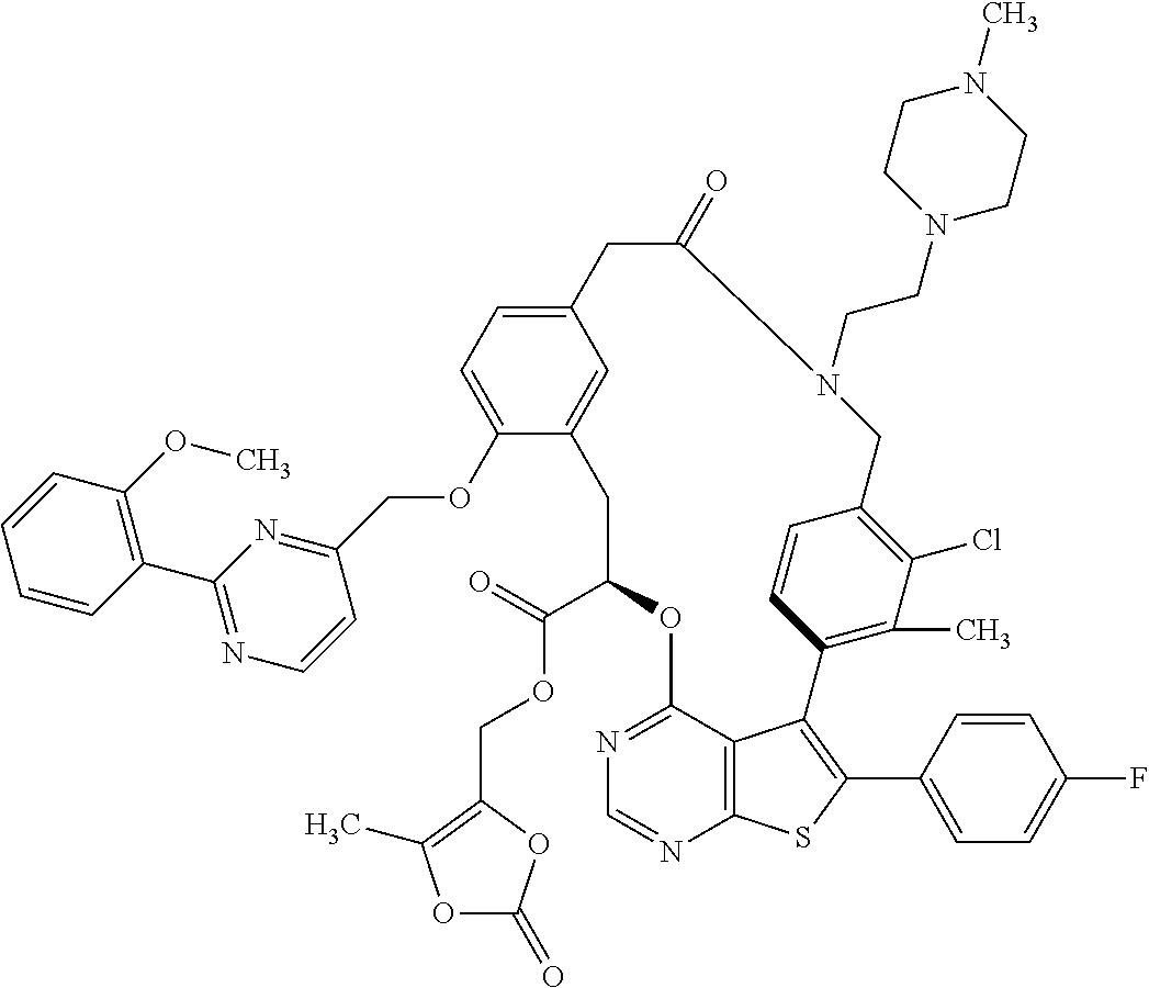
C1(C(=O)OCC2=C(C)OC(=O)O2)OC2=NC=NC3=C2C(=C(C2=CC=C(F)C=C2)S3)C2=C(C)C(Cl)=C(C=C2)CN(CCN2CCN(C)CC2)C(=O)CC2=CC=C(OCC3=NC(C4=C(OC)C=CC=C4)=NC=C3)C(=C2)C1
